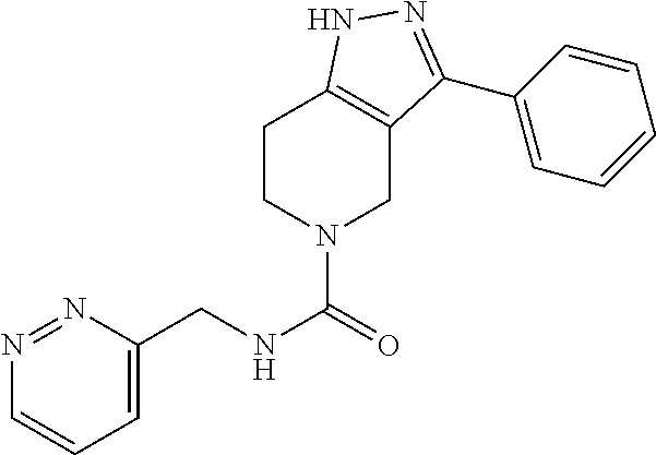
N1=NC(CNC(=O)N2CCC3=C(C2)C(C2=CC=CC=C2)=NN3)=CC=C1
